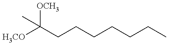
[H3CO]C(CCCCCCC)([OCH3])C
